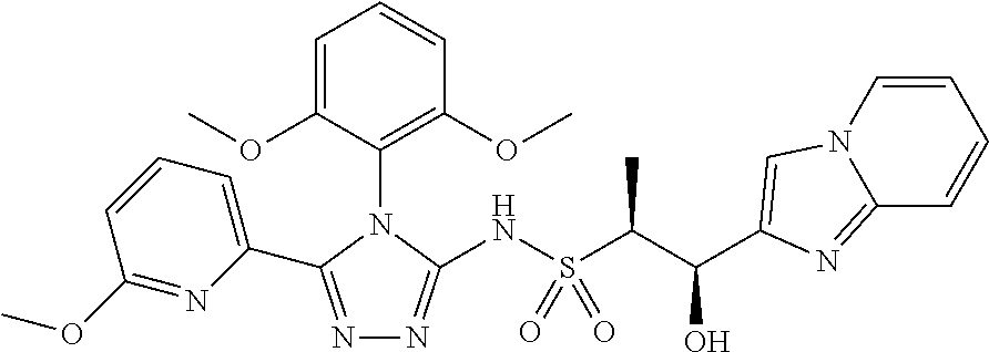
C1=C(OC)C(N2C(NS(C(C(C3=CN4C=CC=CC4=N3)O)C)(=O)=O)=NN=C2C2=CC=CC(OC)=N2)=C(OC)C=C1
